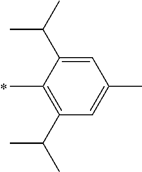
CC1=C(C(C)C)C=C(C)C=C1C(C)C
